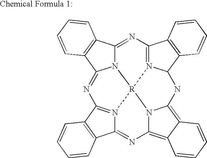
N12C3=NC4=N5C(C6=C4C=CC=C6)NC4=C6C(=C7N4[R]15N1=C(N=C2C2=C3C=CC=C2)C2=C(C1=N7)C=CC=C2)C=CC=C6
